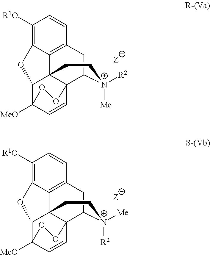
C1([R1O])=C2C3=C(C=C1)CC1C45C3(C(C([MeO])(C=C4)OO5)O2)CC[N+]1([Me])[R2].C1([R1O])=C2C3=C(C=C1)CC1C45C3(C(C([MeO])(C=C4)OO5)O2)CC[N+]1([R2])[Me]
